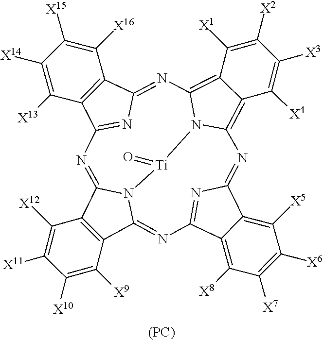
C12=C(C3=NC4=NC(=NC5=C6C(=C7N5[Ti](=O)N3C1=NC1=NC(=N7)C3=C1C([X13])=C([X14])C([X15])=C3[X16])C([X1])=C([X2])C([X3])=C6[X4])C1=C([X5])C([X6])=C([X7])C([X8])=C14)C([X9])=C([X10])C([X11])=C2[X12].[(PC)]
